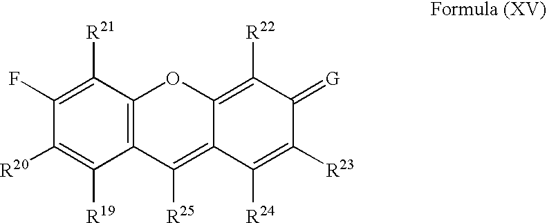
C1(F)=C([R21])C2=C(C([R19])=C1[R20])C([R25])=C1C(=C([R22])C(=[G])C([R23])=C1[R24])O2
